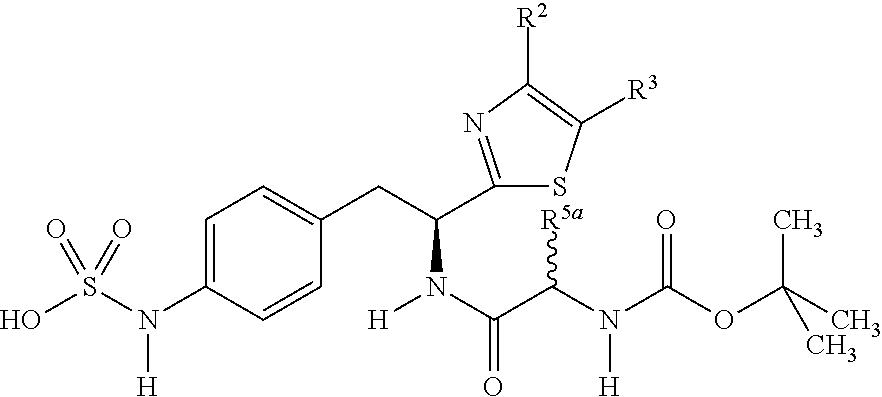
C1=C(N(S(O)(=O)=O)[H])C=CC(CC(C2=NC([R2])=C([R3])S2)N(C(=O)C([R5a])N([H])C(=O)OC(C)(C)C)[H])=C1
